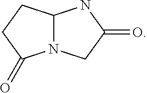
C12N(CC(=O)N1)C(=O)CC2
